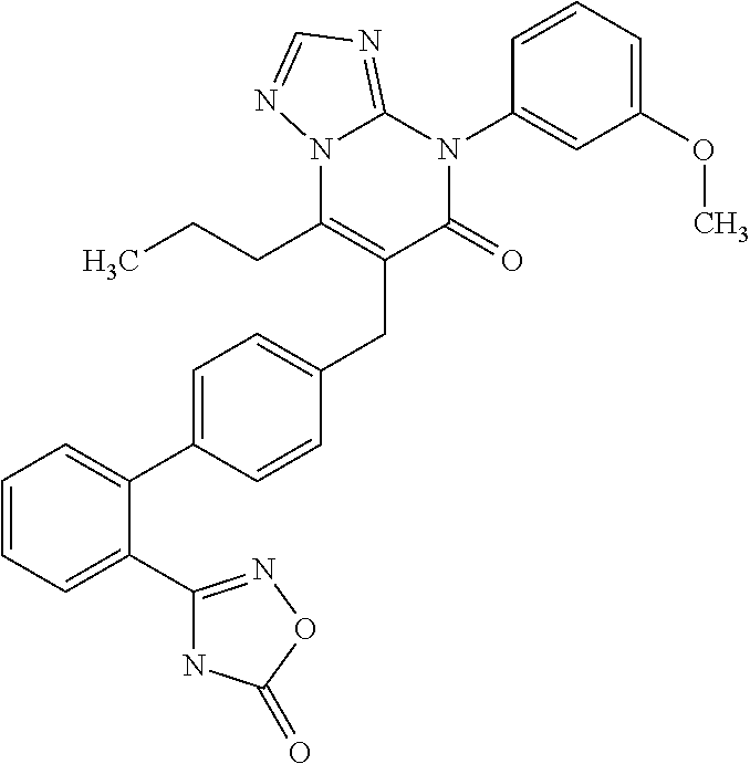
C1=CC=C(C2=NOC(=O)N2)C(C2=CC=C(CC3=C(CCC)N4C(=NC=N4)N(C4=CC(OC)=CC=C4)C3=O)C=C2)=C1
